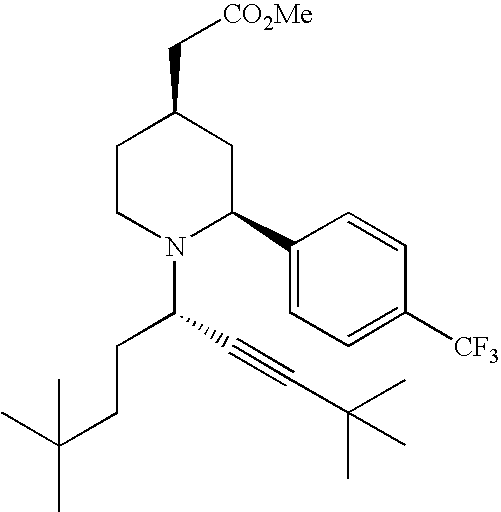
C(C1CCN(C(CCC(C)(C)C)C#CC(C)(C)C)C(C2=CC=C([CF3])C=C2)C1)[CO2Me]
